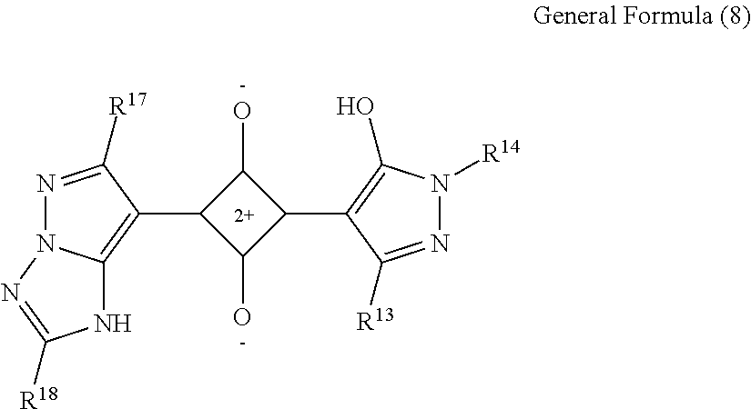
N1=C([R17])C(C2C(O)C(C3=C(O)N([R14])N=C3[R13])C2O)=C2N1N=C([R18])N2
